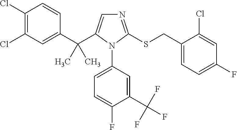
C1(C(C2=CN=C(SCC3=CC=C(F)C=C3Cl)N2C2=CC=C(F)C(C(F)(F)F)=C2)(C)C)=CC(Cl)=C(Cl)C=C1
